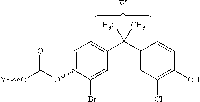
[W].C1=C(OC(O[Y1])=O)C(Br)=CC(C(C2=CC(Cl)=C(O)C=C2)(C)C)=C1
